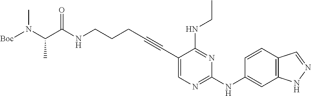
C1(C#CCCCNC(C(N([Boc])C)C)=O)=CN=C(NC2=CC3=C(C=C2)C=NN3)N=C1NCC
